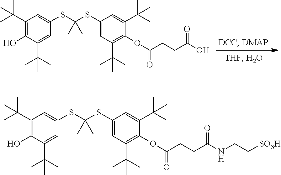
C1(C(C)(C)C)=C(O)C(C(C)(C)C)=CC(SC(SC2=CC(C(C)(C)C)=C(OC(=O)CCC(NCC[SO3H])=O)C(C(C)(C)C)=C2)(C)C)=C1.C1(C(C)(C)C)=C(O)C(C(C)(C)C)=CC(SC(SC2=CC(C(C)(C)C)=C(OC(=O)CCC(O)=O)C(C(C)(C)C)=C2)(C)C)=C1
